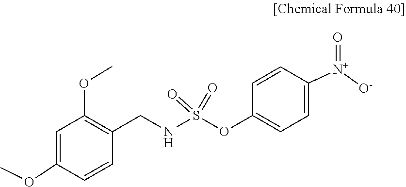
[N+]([O-])(=O)C1=CC=C(OS(=O)(=O)NCC2=C(OC)C=C(OC)C=C2)C=C1
